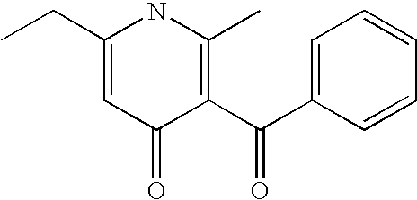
C1(CC)=CC(=O)C(C(C2=CC=CC=C2)=O)=C(C)N1
